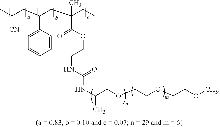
CC(CC(CC(CC)(C)C(=O)OCCNC(=O)NC(COCCOCCOC)C)C1=CC=CC=C1)[CN]
